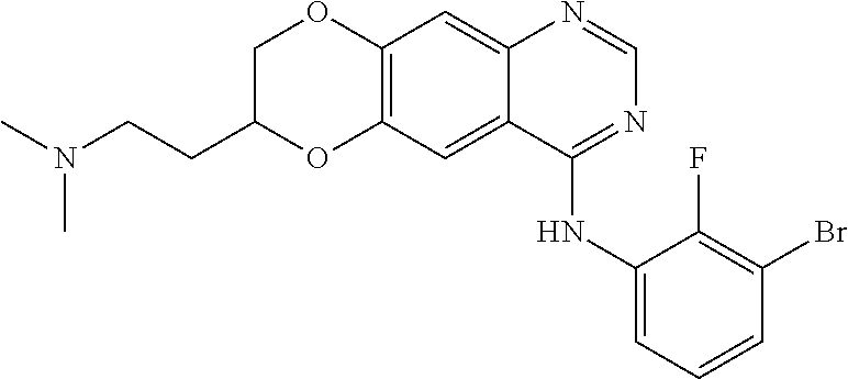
C12=C(C=C3C(=C1)N=CN=C3NC1=CC=CC(Br)=C1F)OC(CCN(C)C)CO2
